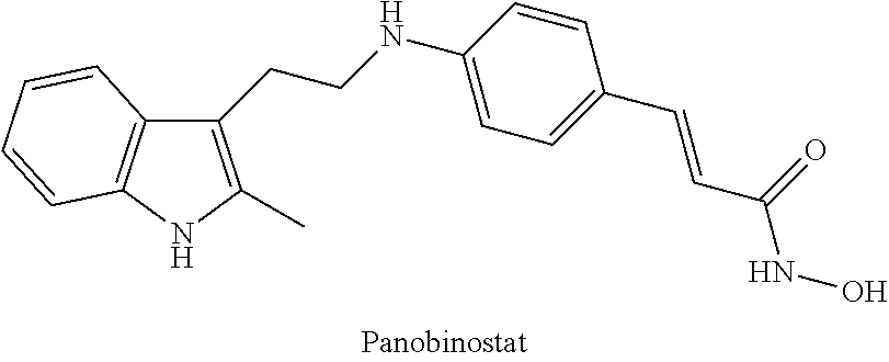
C1(CCNC2=CC=C(C=CC(NO)=O)C=C2)=C(C)NC2=C1C=CC=C2
